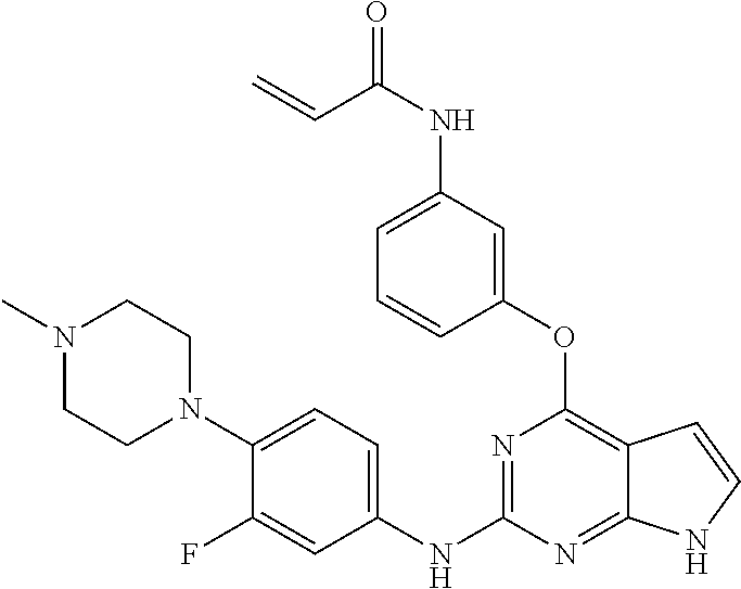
C1(NC2=NC(OC3=CC(NC(C=C)=O)=CC=C3)=C3C(=N2)NC=C3)=CC=C(N2CCN(C)CC2)C(F)=C1
